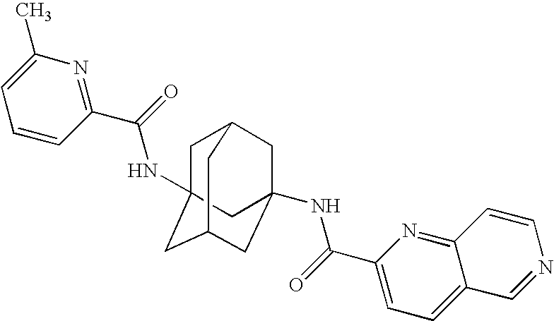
C1C2(NC(C3=NC(C)=CC=C3)=O)CC3CC(NC(=O)C4=CC=C5C(=N4)C=CN=C5)(CC1C3)C2
